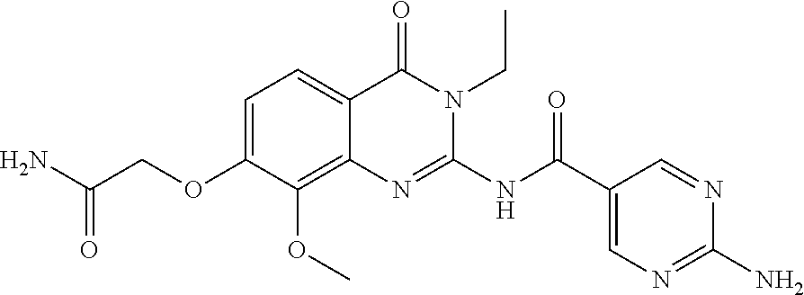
C1=C(OCC(N)=O)C(OC)=C2C(=C1)C(=O)N(CC)C(NC(C1=CN=C(N)N=C1)=O)=N2
